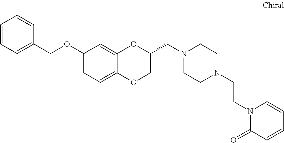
C1(OCC2=CC=CC=C2)=CC=C2C(=C1)OC(CN1CCN(CCN3C(=O)C=CC=C3)CC1)CO2
